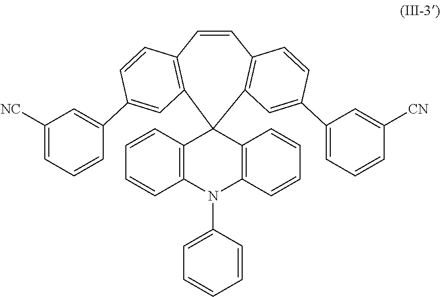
C1=CC2=C(C=C(C3=CC([NC])=CC=C3)C=C2)C2(C3=C1C=CC(C1=CC=CC([CN])=C1)=C3)C1=C(C=CC=C1)N(C1=CC=CC=C1)C1=C2C=CC=C1
